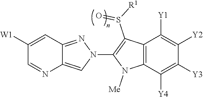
C12=CN(C3=C(S([R1])=O)C4=C(N3[Me])C([Y4])=C([Y3])C([Y2])=C4[Y1])N=C1C=C([W1])C=N2
